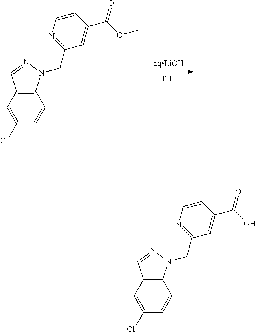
[aqLiOH].[THF].N1=CC2=C(N1CC1=NC=CC(C(OC)=O)=C1)C=CC(Cl)=C2.N1=CC2=C(N1CC1=NC=CC(C(O)=O)=C1)C=CC(Cl)=C2
